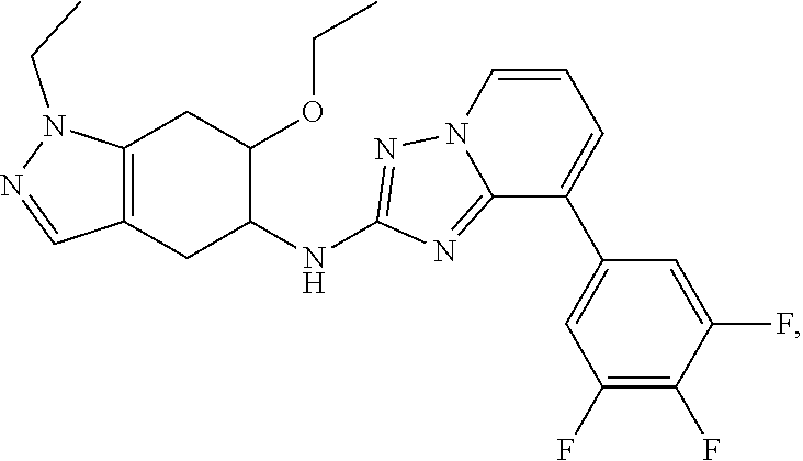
C12=C(CC(NC3=NN4C(=N3)C(C3=CC(F)=C(F)C(F)=C3)=CC=C4)C(OCC)C1)C=NN2CC
